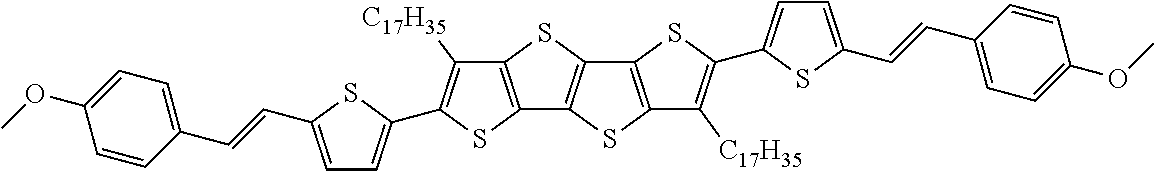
C12=C(SC3=C1SC1=C3SC(C3=CC=C(C=CC4=CC=C(OC)C=C4)S3)=C1[C17H35])C([C17H35])=C(C1=CC=C(C=CC3=CC=C(OC)C=C3)S1)S2
